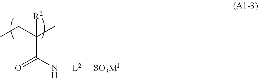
CCC(C)([R2])C(N[L2][SO3M1])=O
